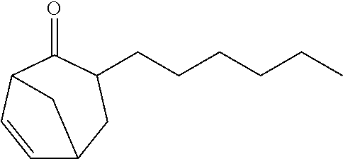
C1=CC2C(=O)C(CCCCCC)CC1C2
